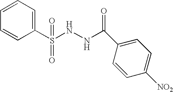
C1=CC(S(NNC(C2=CC=C([NO2])C=C2)=O)(=O)=O)=CC=C1
